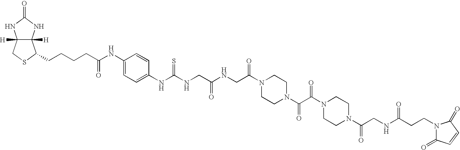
C12([H])C([H])(NC(=O)N1)C(CCCCC(=O)NC1=CC=C(NC(NCC(NCC(N3CCN(C(C(N4CCN(C(CNC(CCN5C(=O)C=CC5=O)=O)=O)CC4)=O)=O)CC3)=O)=O)=S)C=C1)SC2
